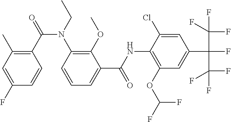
C1(F)=CC(C)=C(C(=O)N(C2=C(OC)C(C(NC3=C(OC(F)F)C=C(C(C(F)(F)F)(C(F)(F)F)F)C=C3Cl)=O)=CC=C2)CC)C=C1
